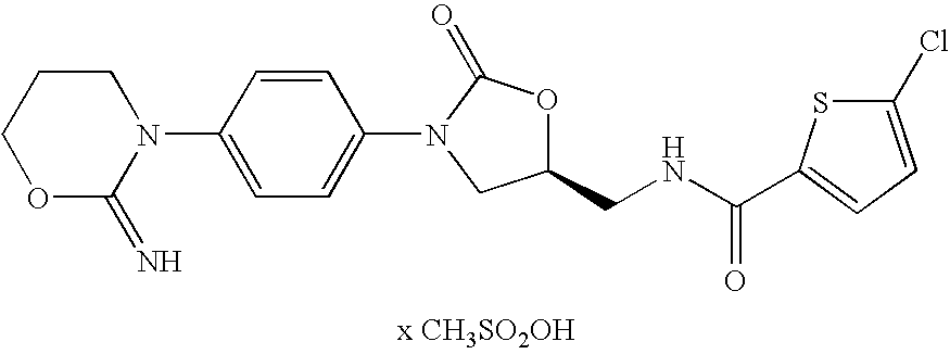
N1(C2=CC=C(N3CC(CNC(C4=CC=C(Cl)S4)=O)OC3=O)C=C2)CCCOC1=N
